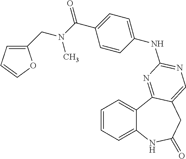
C1=CC=C2C(=C1)C1=NC(NC3=CC=C(C(=O)N(CC4=CC=CO4)C)C=C3)=NC=C1CC(=O)N2
